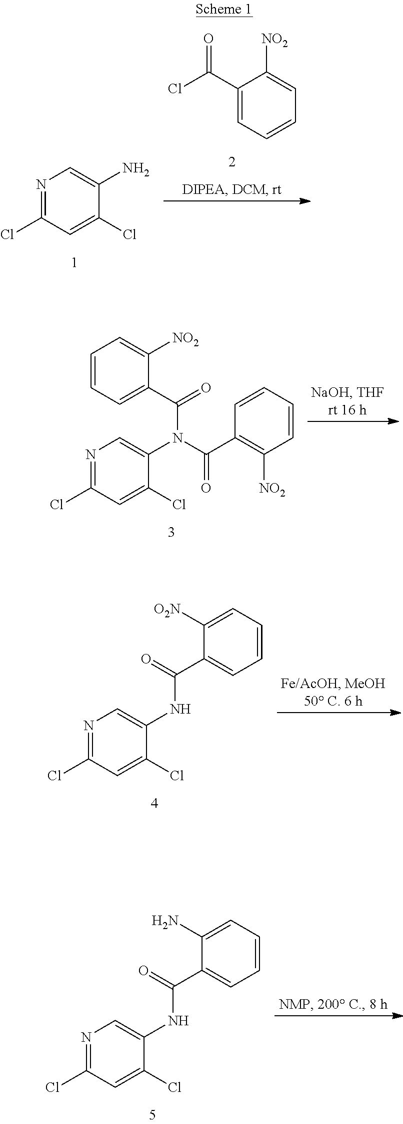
C1(C(Cl)=O)=CC=CC=C1[NO2].N1=C(Cl)C=C(Cl)C(N)=C1.N1=C(Cl)C=C(Cl)C(N(C(C2=C([NO2])C=CC=C2)=O)C(C2=CC=CC=C2[NO2])=O)=C1.N1=C(Cl)C=C(Cl)C(NC(=O)C2=CC=CC=C2[O2N])=C1.N1=C(Cl)C=C(Cl)C(NC(=O)C2=CC=CC=C2N)=C1
